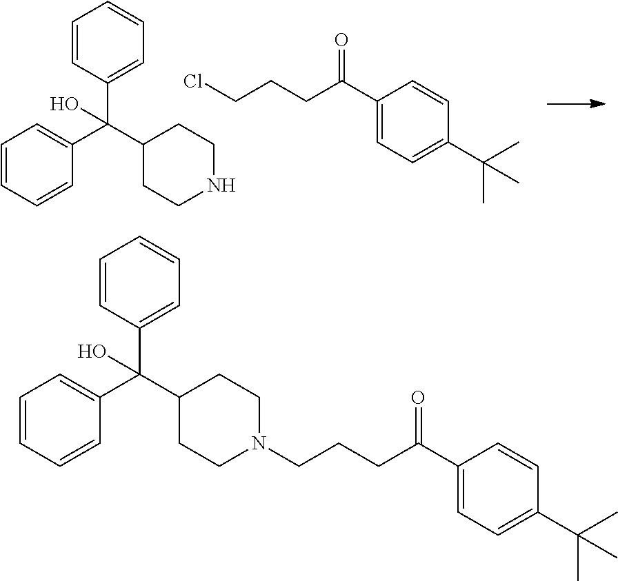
C1=CC(C(C2CCNCC2)(C2=CC=CC=C2)O)=CC=C1.C(CCC(C1=CC=C(C(C)(C)C)C=C1)=O)Cl.C1=CC(C(C2CCN(CCCC(C3=CC=C(C(C)(C)C)C=C3)=O)CC2)(C2=CC=CC=C2)O)=CC=C1
